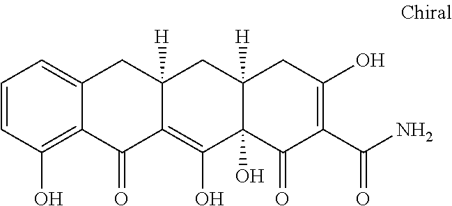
C12([H])C(O)(C(=O)C(C(N)=O)=C(O)C1)C(O)=C1C([H])(C2)CC2=CC=CC(O)=C2C1=O
